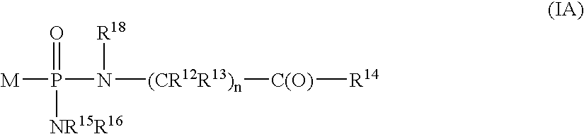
P(N([(CR12R13)n][C(O)][R14])[R18])(=O)([NR15R16])[M]
